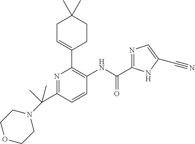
N1=C(C(C)(N2CCOCC2)C)C=CC(NC(=O)C2=NC=C(C#N)N2)=C1C1=CCC(C)(C)CC1
